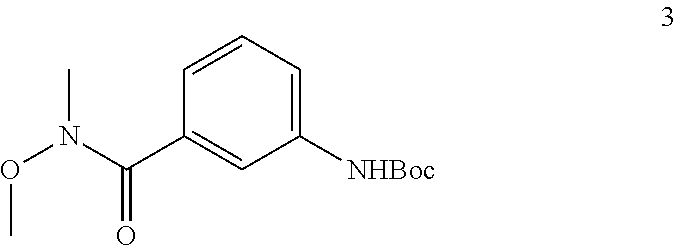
C1([NHBoc])=CC=CC(C(N(OC)C)=O)=C1
